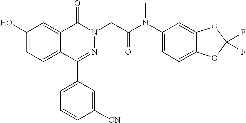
C1(O)=CC=C2C(=C1)C(=O)N(CC(N(C1=CC=C3C(=C1)OC(F)(F)O3)C)=O)N=C2C1=CC=CC([CN])=C1
